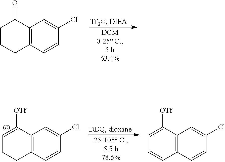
C12=C(C=CC(Cl)=C1)CCCC2=O.C12=C(C=CC(Cl)=C1)CCC=C2[OTf].C12=C(C=CC(Cl)=C1)C=CC=C2[OTf]
